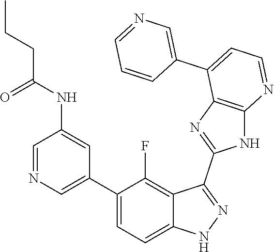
C1=NC=C(C2=CC=C3C(=C2F)C(C2=NC4=C(N2)N=CC=C4C2=CN=CC=C2)=NN3)C=C1NC(CCC)=O
